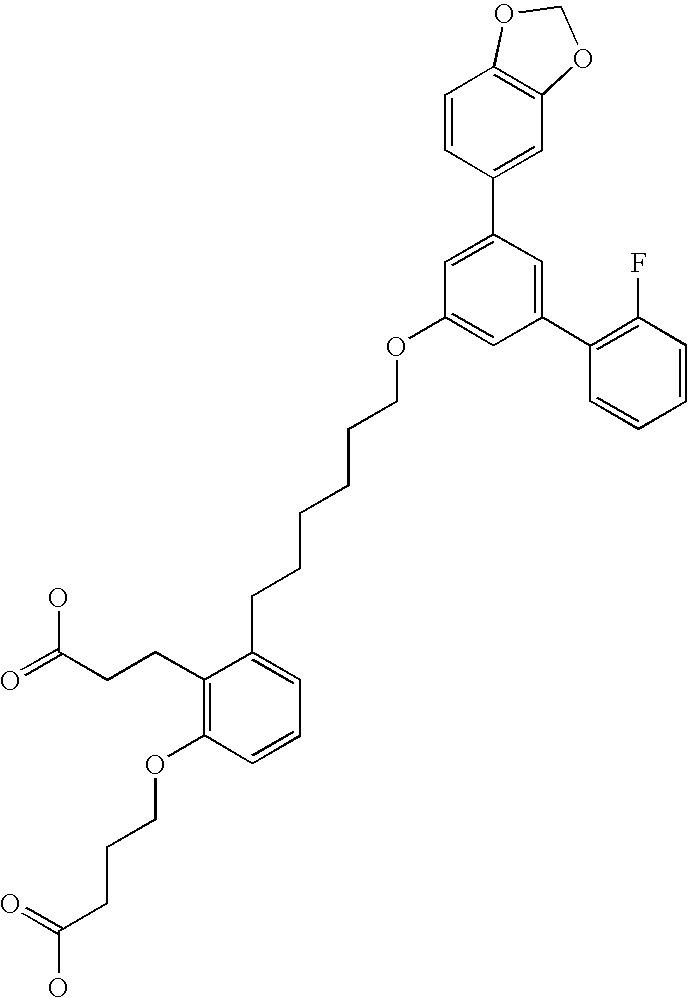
C1(C2=CC(OCCCCCCC3=CC=CC(OCCCC(O)=O)=C3CCC(=O)O)=CC(C3=C(F)C=CC=C3)=C2)=CC2=C(C=C1)OCO2
